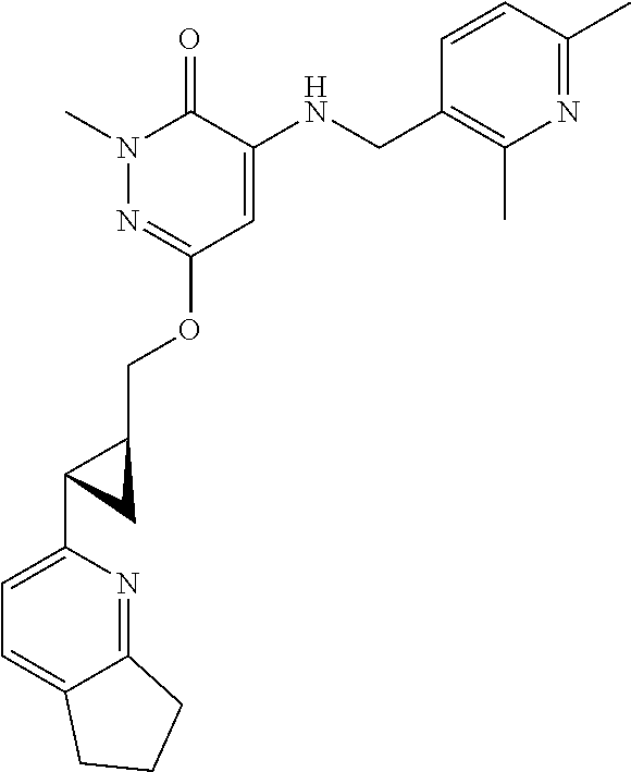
N1(C)N=C(OCC2CC2C2=CC=C3C(=N2)CCC3)C=C(NCC2=C(C)N=C(C)C=C2)C1=O
